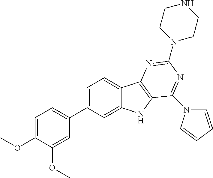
C1(C2=CC=C(OC)C(OC)=C2)=CC=C2C(=C1)NC1=C2N=C(N2CCNCC2)N=C1N1C=CC=C1
